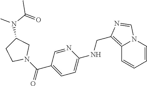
C(C1=CC=C(NCC2=C3N(C=CC=C3)C=N2)N=C1)(=O)N1CC(N(C(=O)C)C)CC1
